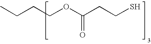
CCCCOC(CCS)=O
